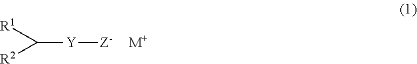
C([Y][Z-])([R2])[R1].[M+]
